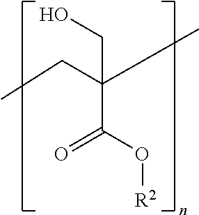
OCC(C)(CC)C(=O)O[R2]
